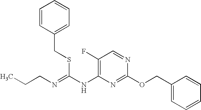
C1(F)=C(NC(=NCCC)SCC2=CC=CC=C2)N=C(OCC2=CC=CC=C2)N=C1
